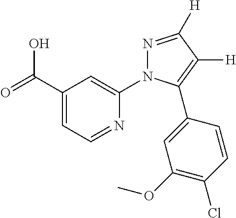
C1(C(=O)O)=CC=NC(N2N=C([H])C([H])=C2C2=CC(OC)=C(Cl)C=C2)=C1
